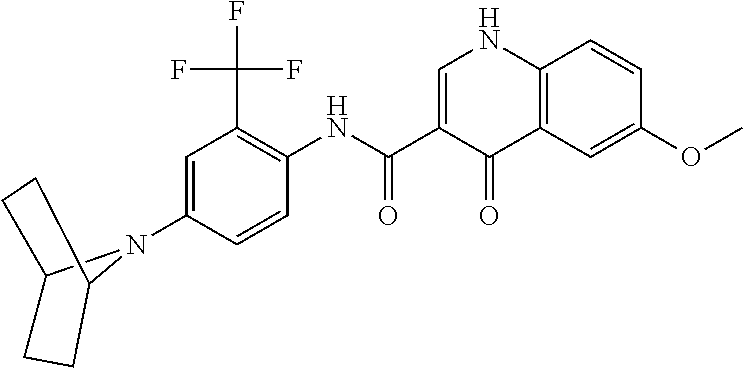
C1=C(N2C3CCC2CC3)C=CC(NC(=O)C2=CNC3=C(C2=O)C=C(OC)C=C3)=C1C(F)(F)F
